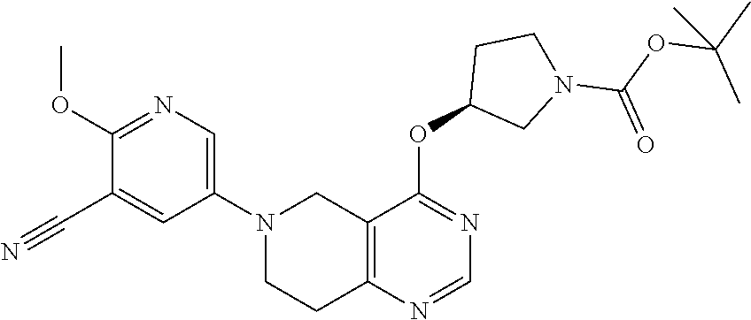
C12=C(N=CN=C1OC1CN(C(=O)OC(C)(C)C)CC1)CCN(C1=CN=C(OC)C(C#N)=C1)C2
